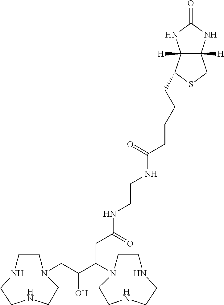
C12([H])C([H])(C(CCCCC(=O)NCCNC(CC(C(CN3CCNCCNCC3)O)N3CCNCCNCC3)=O)SC1)NC(=O)N2
